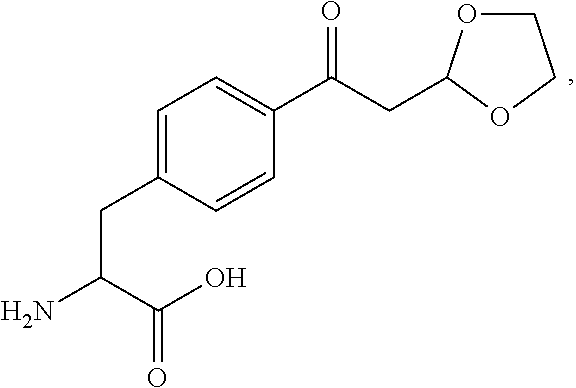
C1=C(CC(C(=O)O)N)C=CC(C(CC2OCCO2)=O)=C1
